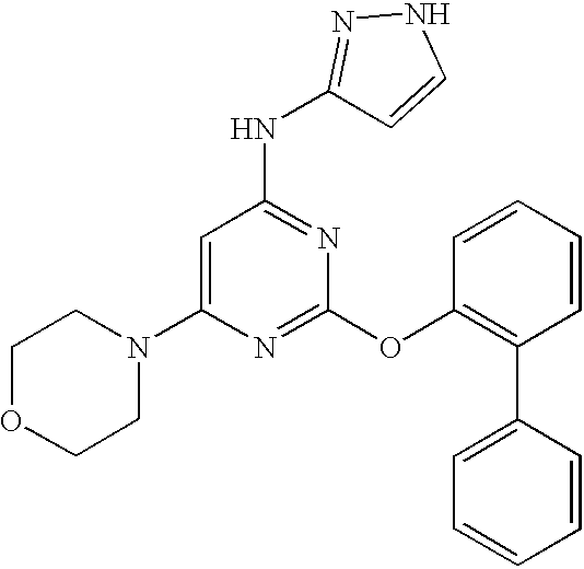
C1(N2CCOCC2)=CC(NC2=NNC=C2)=NC(OC2=C(C3=CC=CC=C3)C=CC=C2)=N1
